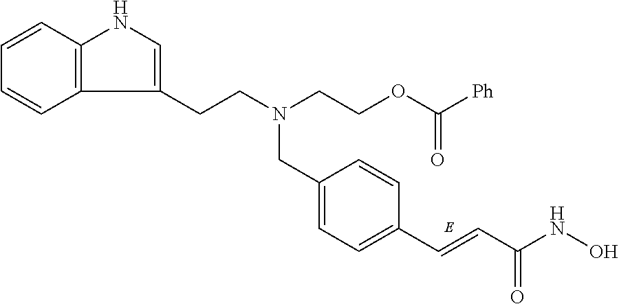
C1=C(CN(CCC2=CNC3=C2C=CC=C3)CCOC([Ph])=O)C=CC(C=CC(NO)=O)=C1
